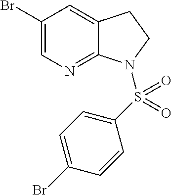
BrC1=CN=C2C(=C1)CCN2S(C1=CC=C(Br)C=C1)(=O)=O
